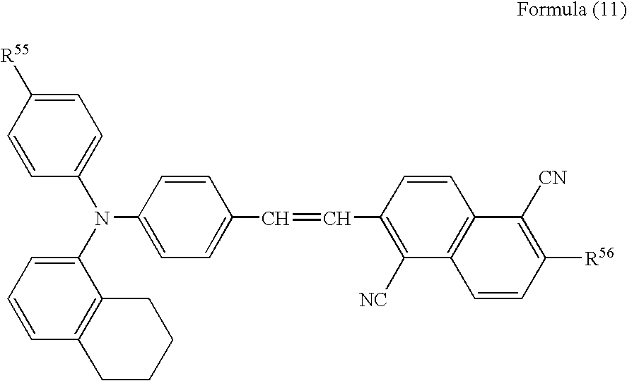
C1=CC([R55])=CC=C1N(C1=CC=CC2=C1CCCC2)C1=CC=C(C=CC2=C([NC])C3=C(C=C2)C([CN])=C([R56])C=C3)C=C1
